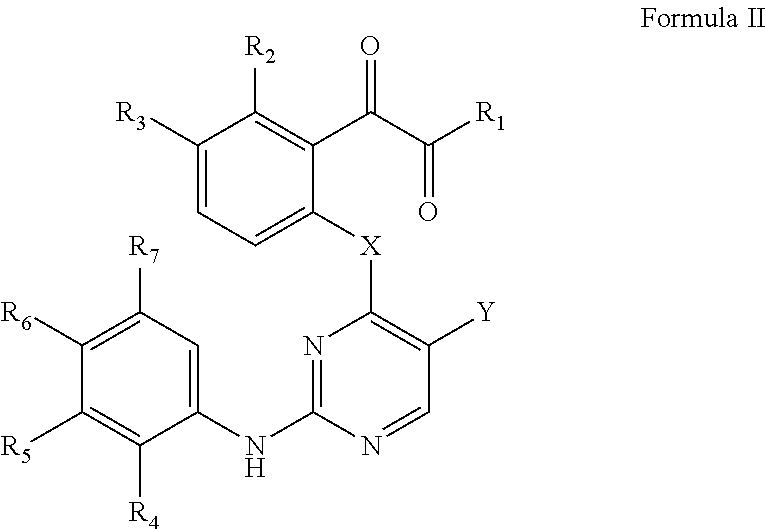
C1([R3])=CC=C([X]C2=C([Y])C=NC(NC3=CC([R7])=C([R6])C([R5])=C3[R4])=N2)C(C(C([R1])=O)=O)=C1[R2]
